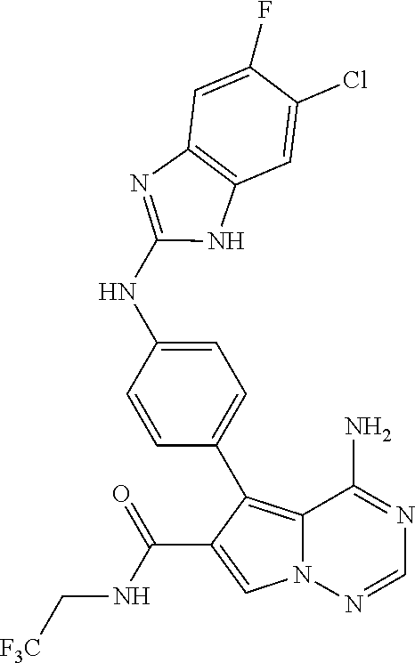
C12=C(C3=CC=C(NC4=NC5=C(C=C(Cl)C(F)=C5)N4)C=C3)C(C(NC[F3C])=O)=CN1N=CN=C2N
